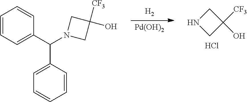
[H2].[Pd(OH)2].C1(O)([CF3])CN(C(C2=CC=CC=C2)C2=CC=CC=C2)C1.C1C(O)([CF3])CN1.Cl
